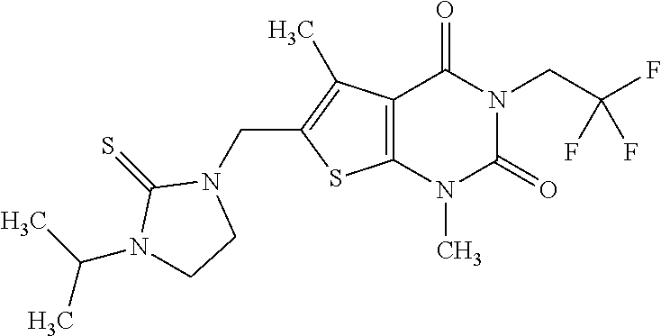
C12=C(N(C)C(=O)N(CC(F)(F)F)C1=O)SC(CN1C(=S)N(C(C)C)CC1)=C2C
